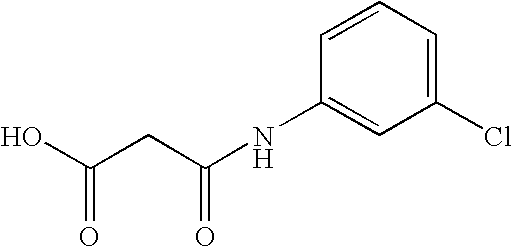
OC(CC(NC1=CC(Cl)=CC=C1)=O)=O
